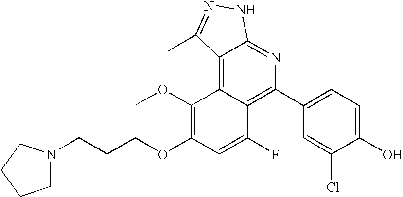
C1(C2=C3C(=C4C(=N2)NN=C4C)C(OC)=C(OCCCN2CCCC2)C=C3F)=CC=C(O)C(Cl)=C1
